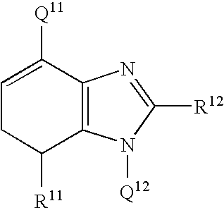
C1([Q11])=CCC([R11])C2=C1N=C([R12])N2[Q12]
